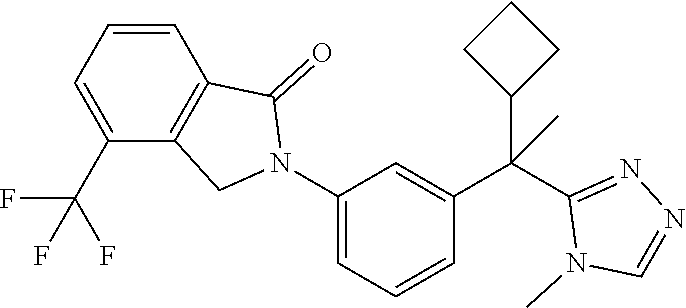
C1=CC2=C(C(C(F)(F)F)=C1)CN(C1=CC=CC(C(C3=NN=CN3C)(C3CCC3)C)=C1)C2=O
